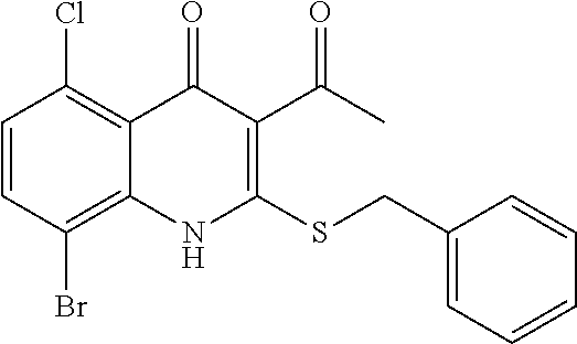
C1=CC(Br)=C2C(=C1Cl)C(=O)C(C(C)=O)=C(SCC1=CC=CC=C1)N2
